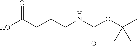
OC(CCCNC(OC(C)(C)C)=O)=O
